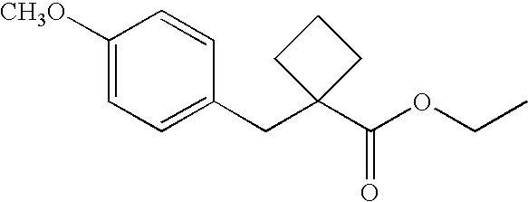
C1([CH3O])=CC=C(CC2(C(=O)OCC)CCC2)C=C1
